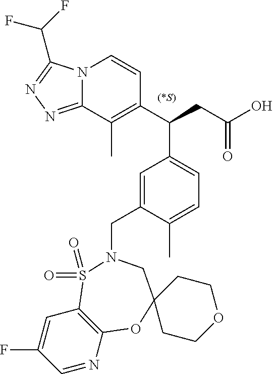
C1=NC2=C(C=C1F)S(=O)(=O)N(CC1=CC(C(C3=C(C)C4=NN=C(C(F)F)N4C=C3)CC(O)=O)=CC=C1C)CC1(O2)CCOCC1
